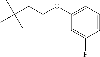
CC(CCOC1=CC=CC(F)=C1)(C)C
